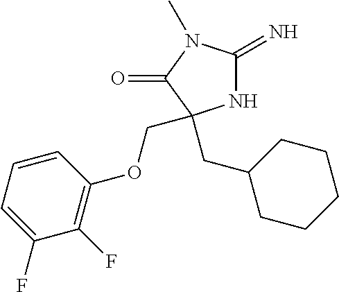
N1C(=N)N(C)C(=O)C1(CC1CCCCC1)COC1=C(F)C(F)=CC=C1
